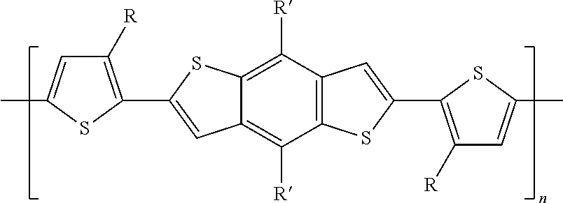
C12=C([R])C3=C(C([R])=C1SC(C1=C([R])C=C(C)S1)=C2)C=C(C1=C([R])C=C(C)S1)S3
